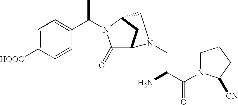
C1=C([HOOC])C=CC(C(N2C(=O)C3CC2CN3CC(C(N2CCCC2[CN])=O)N)C)=C1
